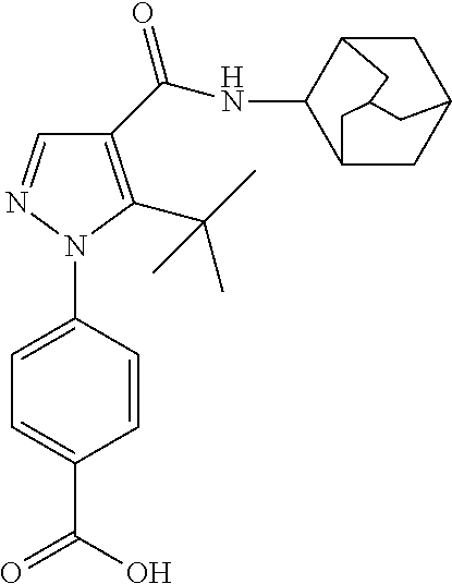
C12CC3CC(C1NC(=O)C1=C(C(C)(C)C)N(C4=CC=C(C(O)=O)C=C4)N=C1)CC(C2)C3
